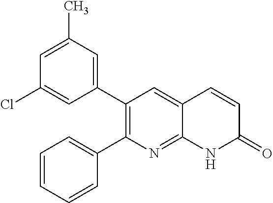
C1=C(C)C=C(C2=C(C3=CC=CC=C3)N=C3C(=C2)C=CC(=O)N3)C=C1Cl
